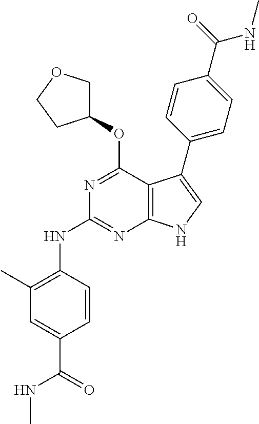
N(C1=NC2=C(C(OC3COCC3)=N1)C(C1=CC=C(C(=O)NC)C=C1)=CN2)C1=C(C)C=C(C(=O)NC)C=C1
